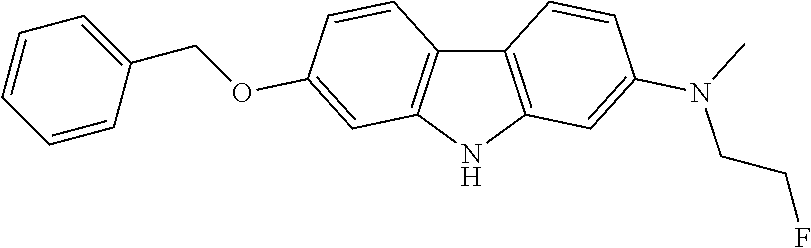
C12=C(NC3=C1C=CC(OCC1=CC=CC=C1)=C3)C=C(N(C)CCF)C=C2
